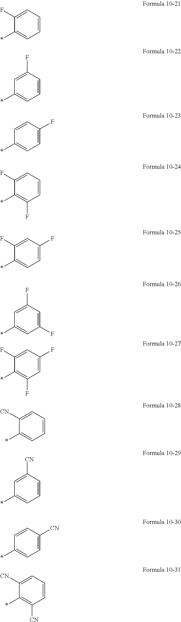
C1=CC=C(F)C(*)=C1.C1=CC(F)=CC(*)=C1.C1=C(F)C=CC(*)=C1.C1=CC=C(F)C(*)=C1F.C1=C(F)C=C(F)C(*)=C1.C1(F)=CC(F)=CC(*)=C1.C1=C(F)C=C(F)C(*)=C1F.C1=CC=C([CN])C(*)=C1.C1=CC([CN])=CC(*)=C1.C1=C([CN])C=CC(*)=C1.C1=CC=C([CN])C(*)=C1[CN]
